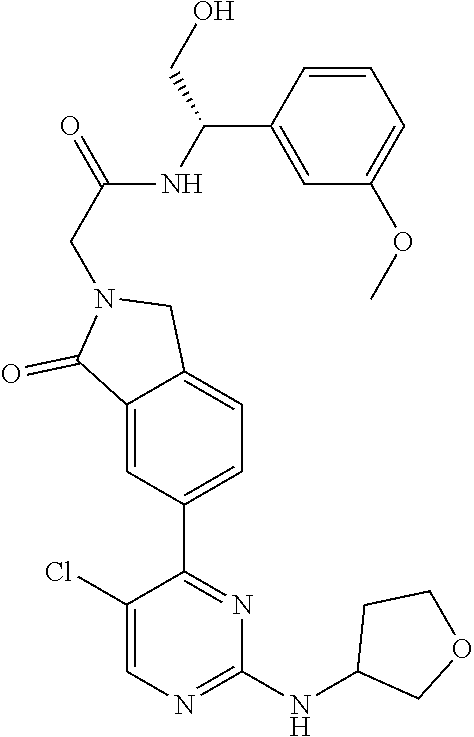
C1(Cl)=CN=C(NC2COCC2)N=C1C1=CC=C2C(=C1)C(=O)N(CC(NC(C1=CC(OC)=CC=C1)CO)=O)C2
